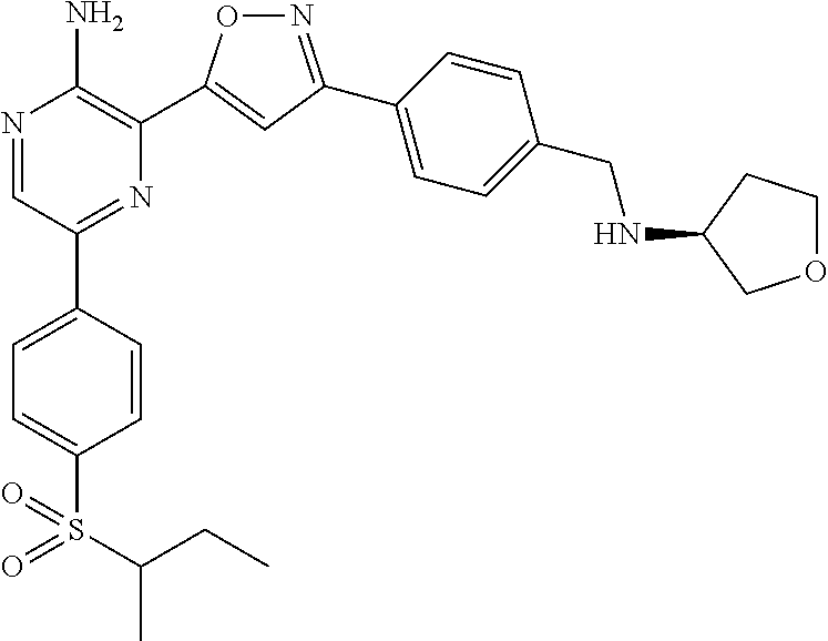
N1=C(C2=CC=C(CNC3COCC3)C=C2)C=C(C2=C(N)N=CC(C3=CC=C(S(=O)(=O)C(CC)C)C=C3)=N2)O1
